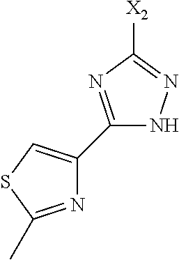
C1([X2])=NNC(C2=CSC(C)=N2)=N1
